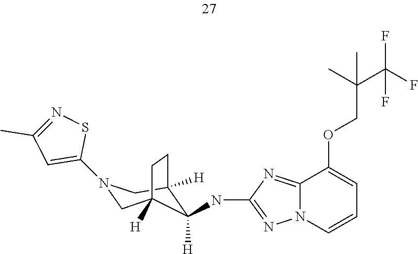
C12=NC(NC3([H])C4([H])CN(C5=CC(C)=NS5)CC3([H])CC4)=NN1C=CC=C2OCC(C(F)(F)F)(C)C
